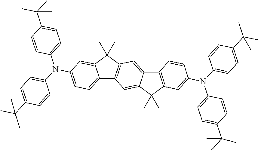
C12=CC=C(N(C3=CC=C(C(C)(C)C)C=C3)C3=CC=C(C(C)(C)C)C=C3)C=C1C(C)(C)C1=C2C=C2C(=C1)C1=C(C2(C)C)C=C(N(C2=CC=C(C(C)(C)C)C=C2)C2=CC=C(C(C)(C)C)C=C2)C=C1
